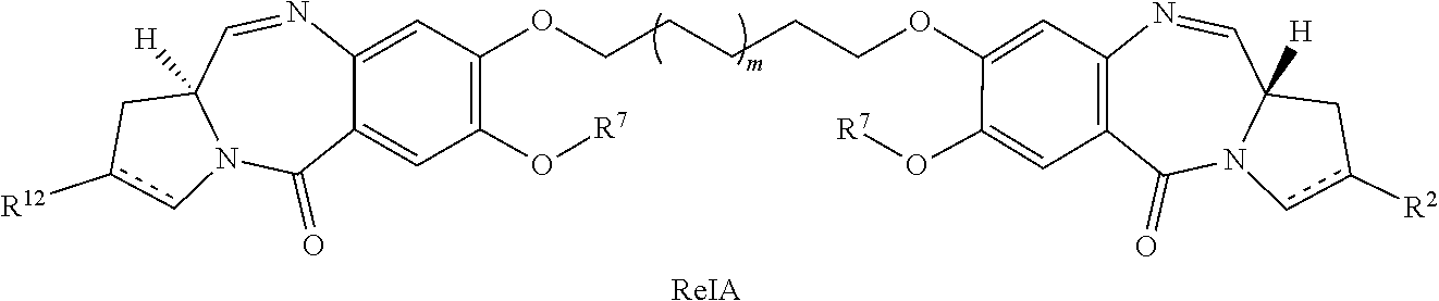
C1c([R12])cN2C1([H])C=NC1=CC(OCCCCCCOC3=CC4=C(C=C3O[R7])C(=O)N3C([H])(C=N4)Cc([R2])c3)=C(O[R7])C=C1C2=O.[ReIA]
